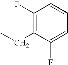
C1(F)=C(CC)C(F)=CC=C1
